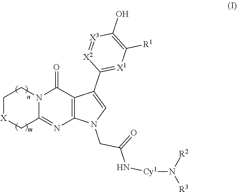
C1[X]CC2=NC3=C(C(=O)N2C1)C(C1=[X1]C([R1])=C(O)[X3]=[X2]1)=CN3CC(N[Cy1]N([R3])[R2])=O
